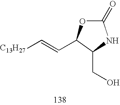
[C13H27]C=CC1C(CO)NC(=O)O1
